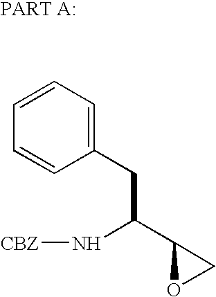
C1=CC(CC(C2OC2)N[CBZ])=CC=C1
